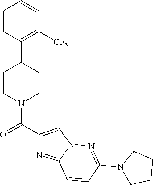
C1CN(C(C2=CN3C(=N2)C=CC(N2CCCC2)=N3)=O)CCC1C1=C([CF3])C=CC=C1
